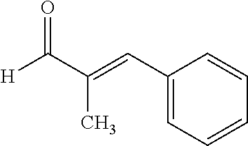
[H]C(=O)C(=CC1=CC=CC=C1)C
